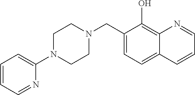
N1(CC2=CC=C3C(=C2O)N=CC=C3)CCN(C2=CC=CC=N2)CC1
